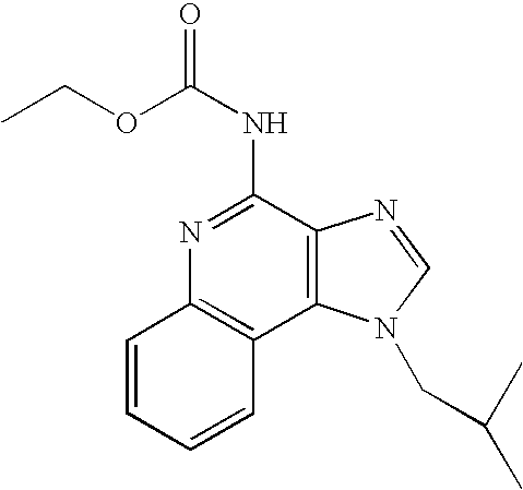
N(C(OCC)=O)C1=NC2=C(C3=C1N=CN3CC(C)C)C=CC=C2
